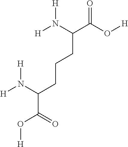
[H]N(C(C(O[H])=O)CCCC(C(O[H])=O)N([H])[H])[H]
